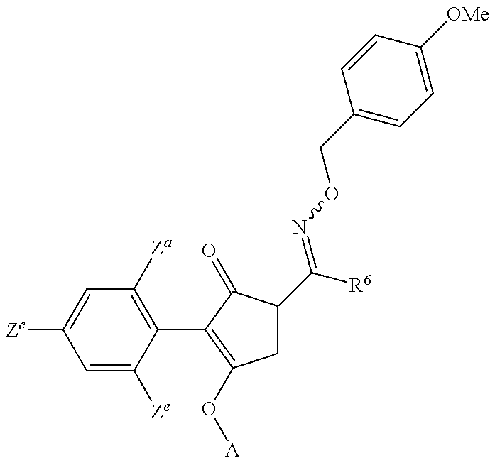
C1=C([Ze])C(C2=C(O[A])CC(C([R6])=NOCC3=CC=C([OMe])C=C3)C2=O)=C([Za])C=C1[Zc]
